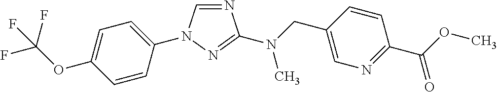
N1=CN(C2=CC=C(OC(F)(F)F)C=C2)N=C1N(CC1=CN=C(C(OC)=O)C=C1)C
